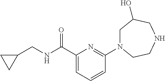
C1(C(NCC2CC2)=O)=CC=CC(N2CC(O)CNCC2)=N1
